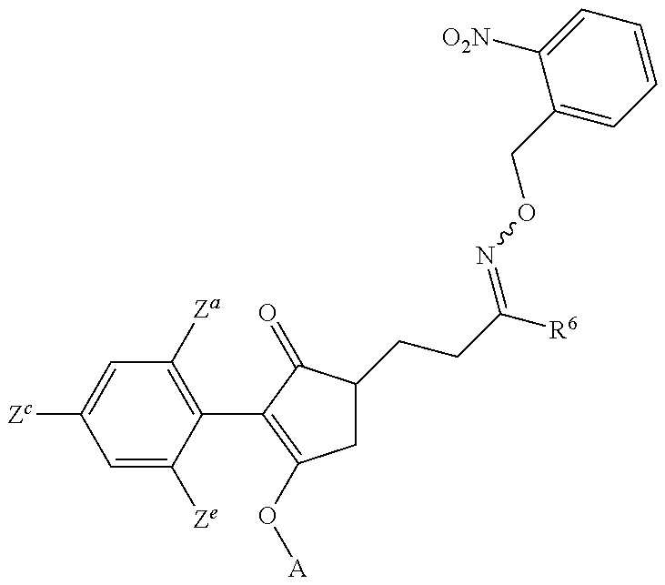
C1=C([Ze])C(C2=C(O[A])CC(CCC([R6])=NOCC3=CC=CC=C3[O2N])C2=O)=C([Za])C=C1[Zc]
